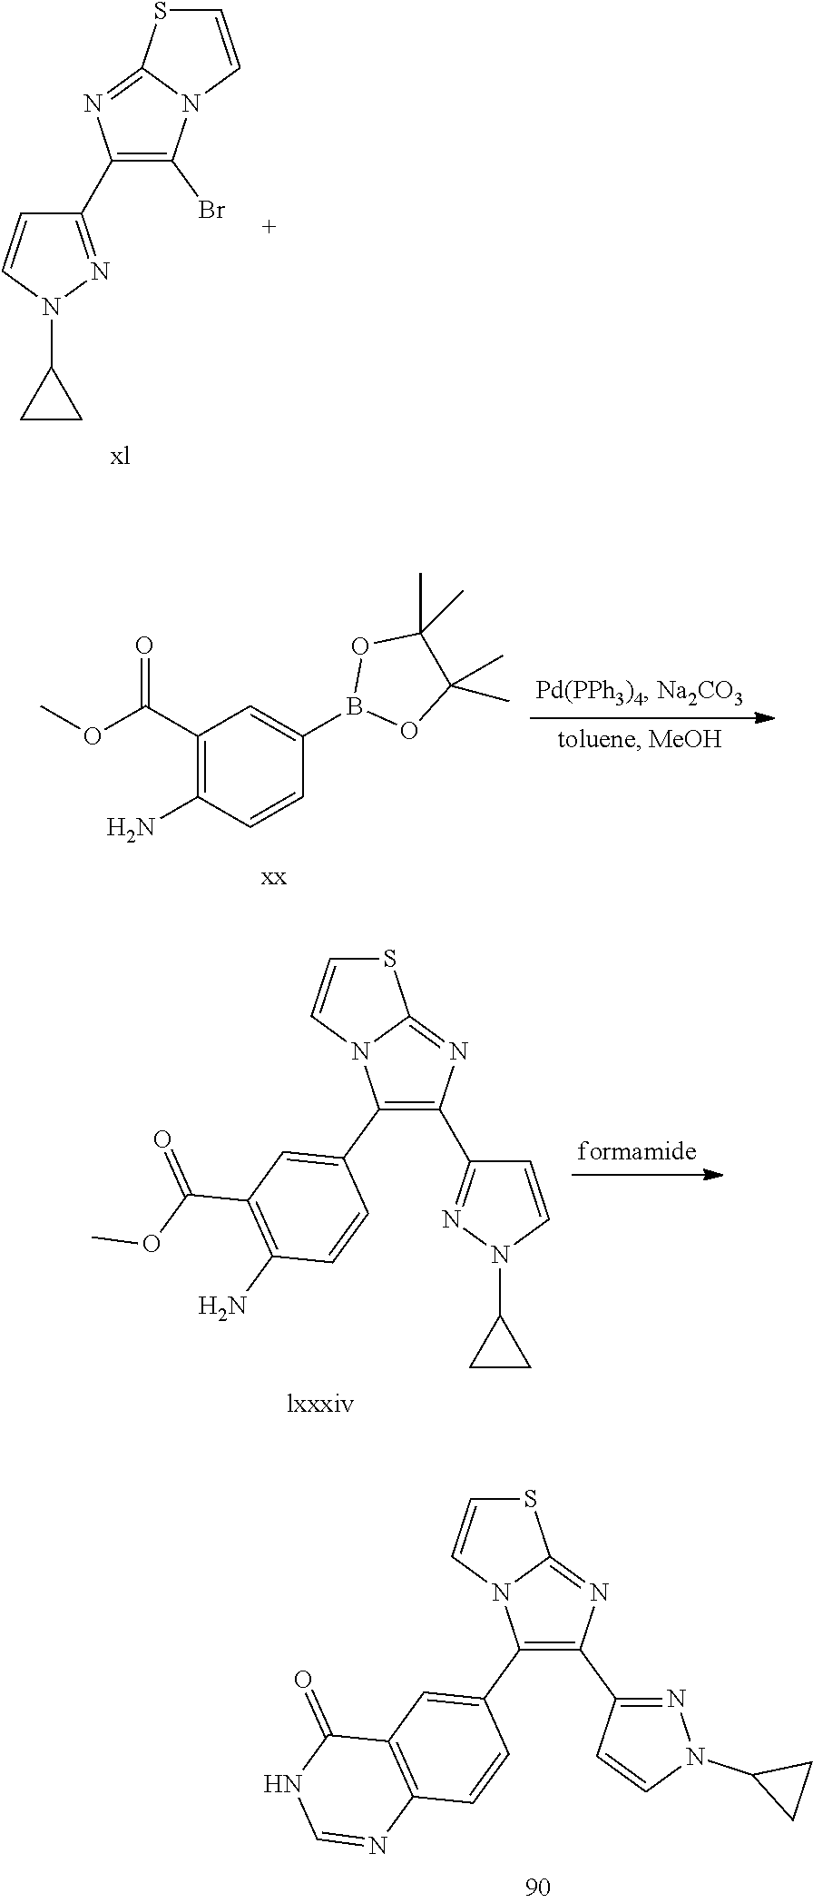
C1(C(=O)OC)=C(N)C=CC(B2OC(C)(C)C(C)(C)O2)=C1.S1C=CN2C1=NC(C1=NN(C3CC3)C=C1)=C2C1=CC2=C(C=C1)N=CNC2=O.C1(C2=C(Br)N3C(=N2)SC=C3)=NN(C2CC2)C=C1.S1C=CN2C1=NC(C1=NN(C3CC3)C=C1)=C2C1=CC(C(OC)=O)=C(N)C=C1
